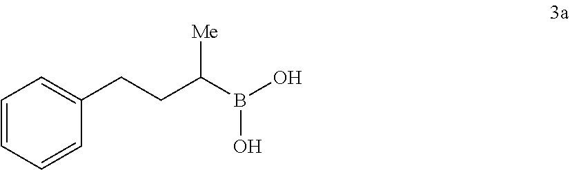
C1=CC=CC(CCC(B(O)O)[Me])=C1
